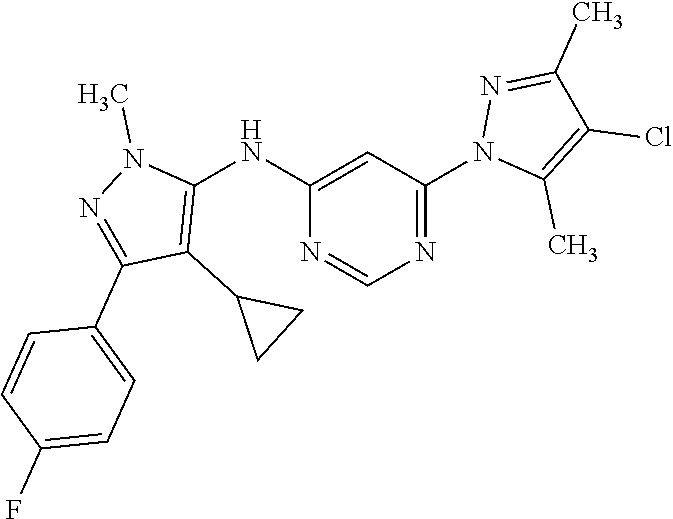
N1=C(N2C(C)=C(Cl)C(C)=N2)C=C(NC2=C(C3CC3)C(C3=CC=C(F)C=C3)=NN2C)N=C1
